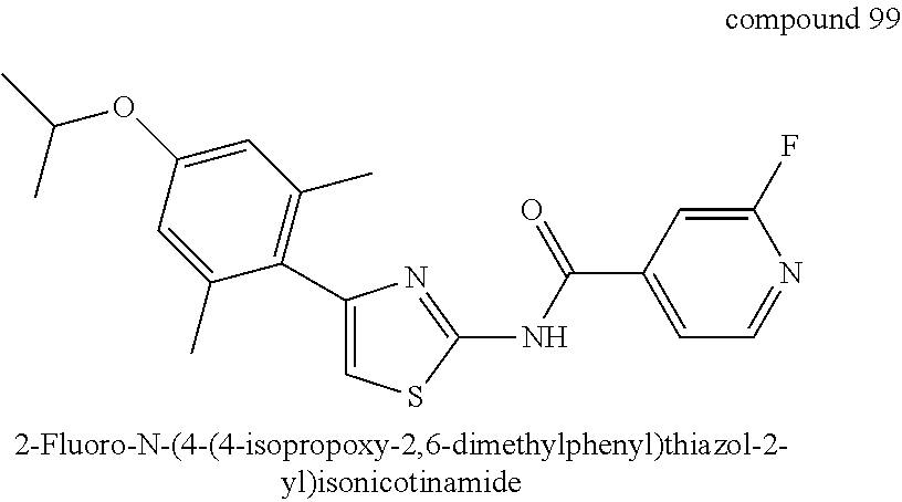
C1=C(OC(C)C)C=C(C)C(C2=CSC(NC(C3=CC=NC(F)=C3)=O)=N2)=C1C
